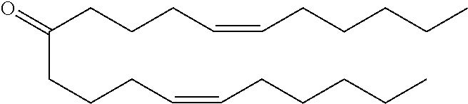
C(CCCC=CCCCCC)(=O)CCCC=CCCCCC
